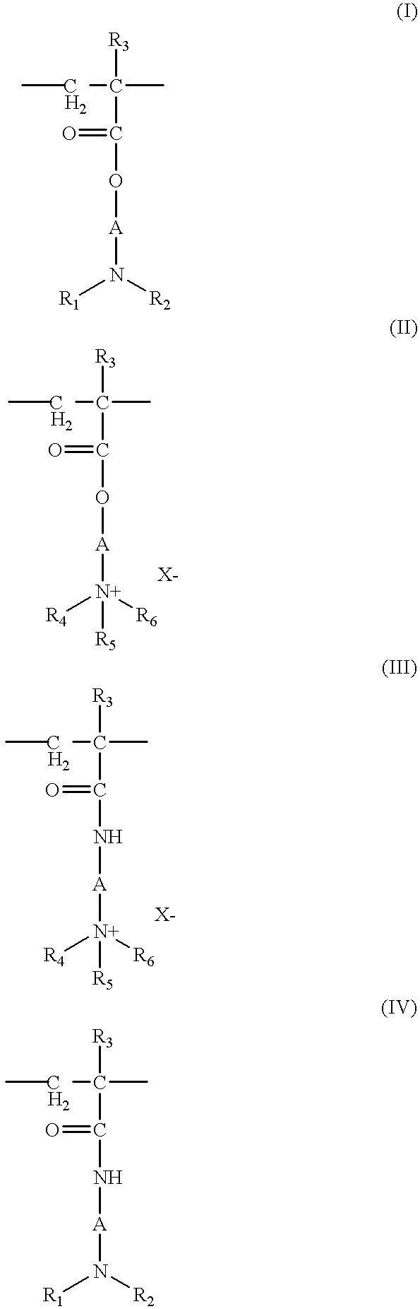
[C    H2](C(C)(C(O[A]N([R1])[R2])=O)[R3])C.[C    H2](C(C)(C(O[A][N+]([R4])([R6])[R5])=O)[R3])C.[C    H2](C(C)(C(N[A][N+]([R4])([R6])[R5])=O)[R3])C.[C    H2](C(C)(C(N[A]N([R1])[R2])=O)[R3])C
